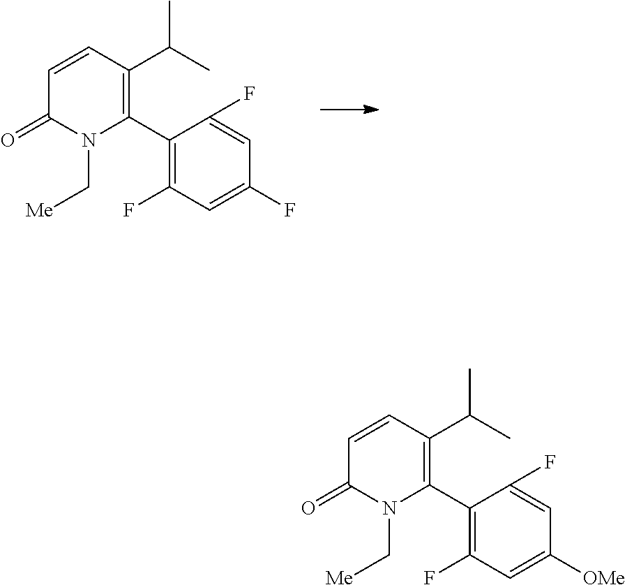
C1=CC(C(C)C)=C(C2=C(F)C=C(F)C=C2F)N(C[Me])C1=O.C1=CC(C(C)C)=C(C2=C(F)C=C([OMe])C=C2F)N(C[Me])C1=O
